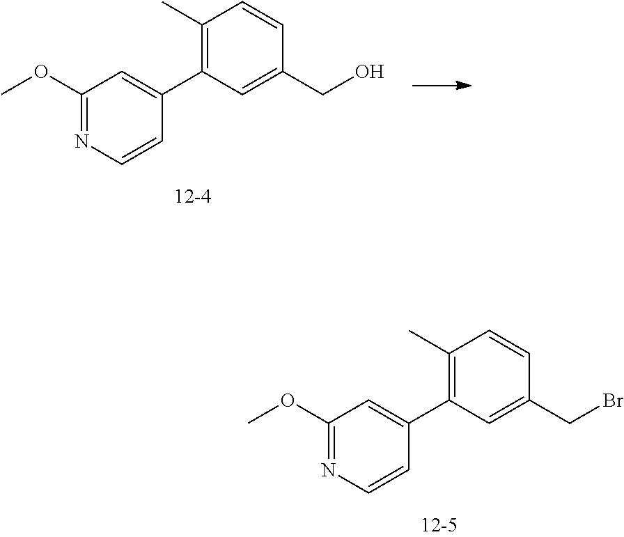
COC1=NC=CC(C2=C(C)C=CC(CBr)=C2)=C1.COC1=NC=CC(C2=C(C)C=CC(CO)=C2)=C1
